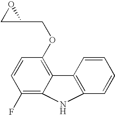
C1(F)=C2C(=C(OCC3OC3)C=C1)C1=C(C=CC=C1)N2
